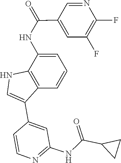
C1(C(NC2=CC=CC3=C2NC=C3C2=CC(NC(C3CC3)=O)=NC=C2)=O)=CC(F)=C(F)N=C1
